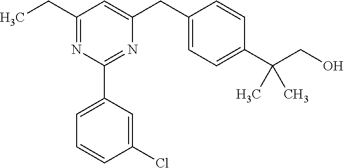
CCC1=NC(C2=CC=CC(Cl)=C2)=NC(CC2=CC=C(C(CO)(C)C)C=C2)=C1
